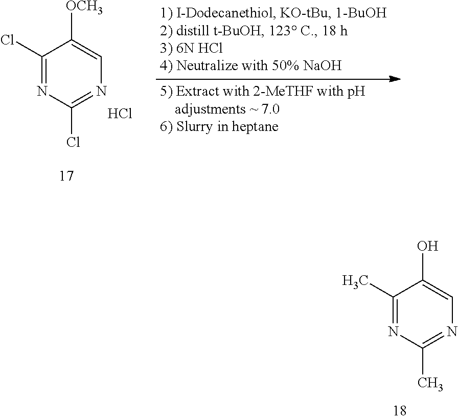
C1(C)=NC(C)=NC=C1O.C1(Cl)=NC(Cl)=NC=C1[OCH3].Cl
